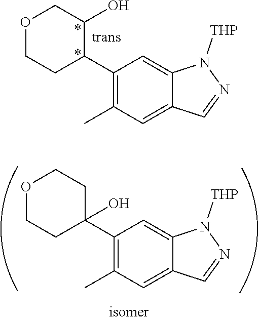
C1(C2(O)CCOCC2)=C(C)C=C2C(=C1)N([THP])N=C2.C1(C2C(O)COCC2)=C(C)C=C2C(=C1)N([THP])N=C2
